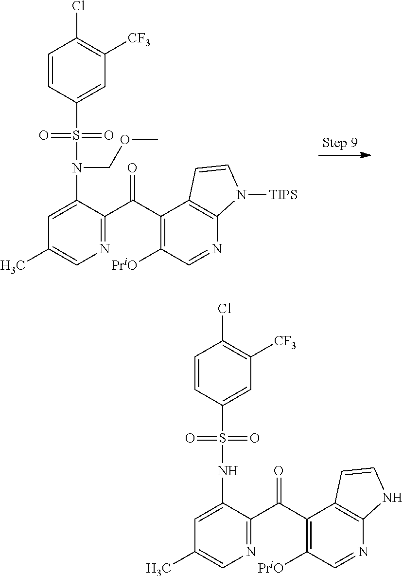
C1=CC(S(N(C2=CC(C)=CN=C2C(=O)C2=C([PriO])C=NC3=C2C=CN3[TIPS])COC)(=O)=O)=CC([CF3])=C1Cl.C1=CC(S(NC2=CC(C)=CN=C2C(=O)C2=C([PriO])C=NC3=C2C=CN3)(=O)=O)=CC([CF3])=C1Cl
